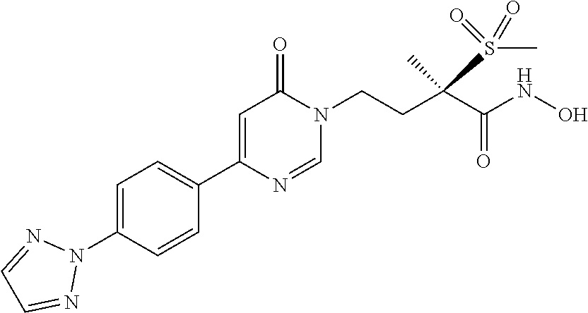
C1=C(N2N=CC=N2)C=CC(C2=CC(=O)N(CCC(C(NO)=O)(S(=O)(=O)C)C)C=N2)=C1
